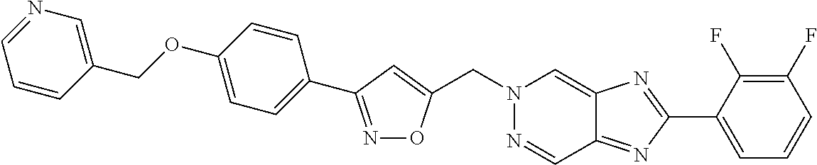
C(N1N=CC2=NC(C3=CC=CC(F)=C3F)=NC2=C1)C1=CC(C2=CC=C(OCC3=CN=CC=C3)C=C2)=NO1
